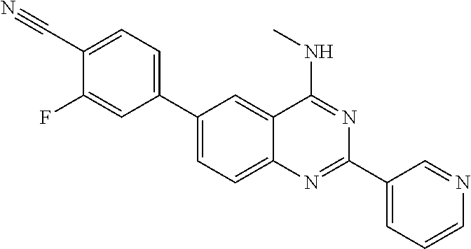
C1(C2=CC=C(C#N)C(F)=C2)=CC=C2C(=C1)C(NC)=NC(C1=CC=CN=C1)=N2
